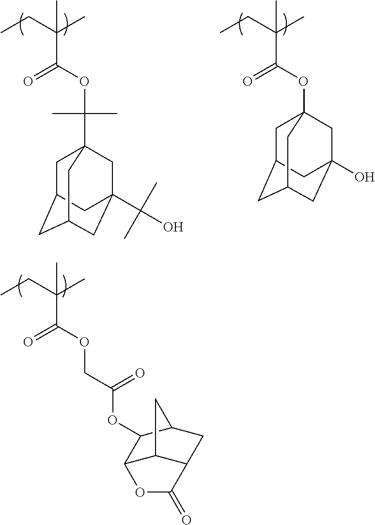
CCC(C)(C(OC12CC3CC(CC(O)(C1)C3)C2)=O)C.CCC(C)(C(OC(C)(C)C12CC3(C(O)(C)C)CC(CC(C3)C1)C2)=O)C.CCC(C)(C(OCC(OC1C2C3C(CC1C3)C(=O)O2)=O)=O)C
